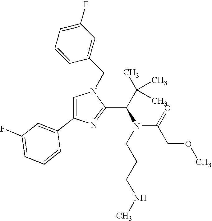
N(C(=O)COC)(CCCNC)C(C1=NC(C2=CC(F)=CC=C2)=CN1CC1=CC(F)=CC=C1)C(C)(C)C
